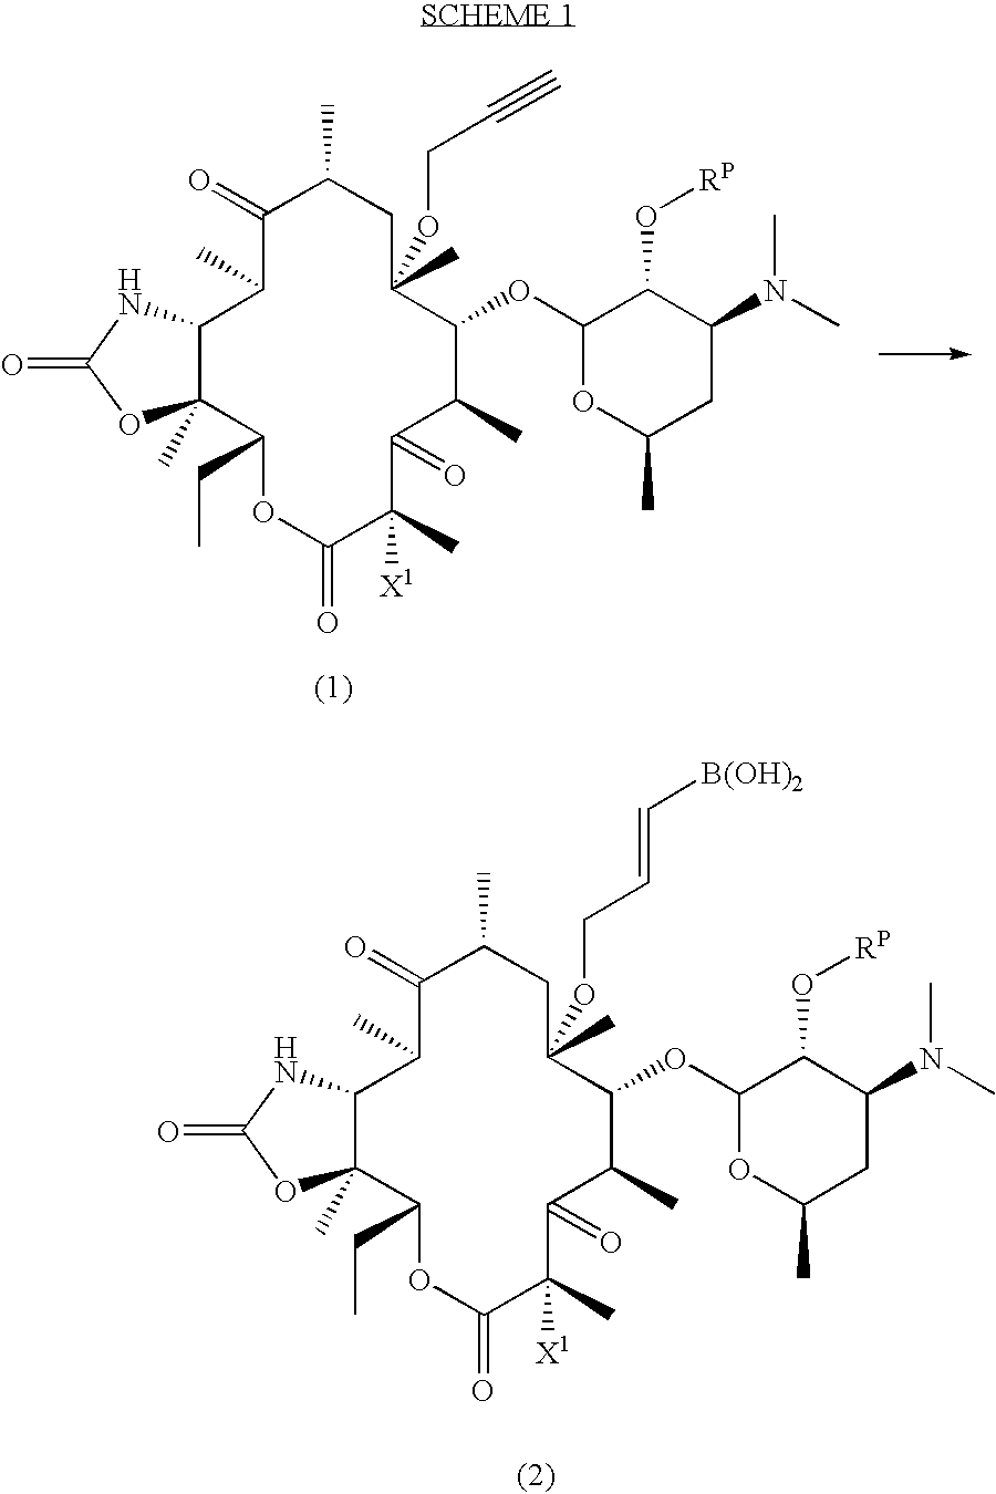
C12C(C)(C(CC)OC(=O)C(C)([X1])C(=O)C(C)C(OC3OC(C)CC(N(C)C)C3O[RP])C(C)(OCC#C)CC(C)C(=O)C1C)OC(=O)N2.C12C(C)(C(CC)OC(=O)C(C)([X1])C(=O)C(C)C(OC3OC(C)CC(N(C)C)C3O[RP])C(C)(OCC=C[B(OH)2])CC(C)C(=O)C1C)OC(=O)N2
